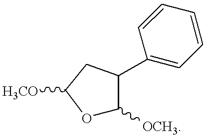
O1C([OCH3])C(C2=CC=CC=C2)CC1[H3CO]
